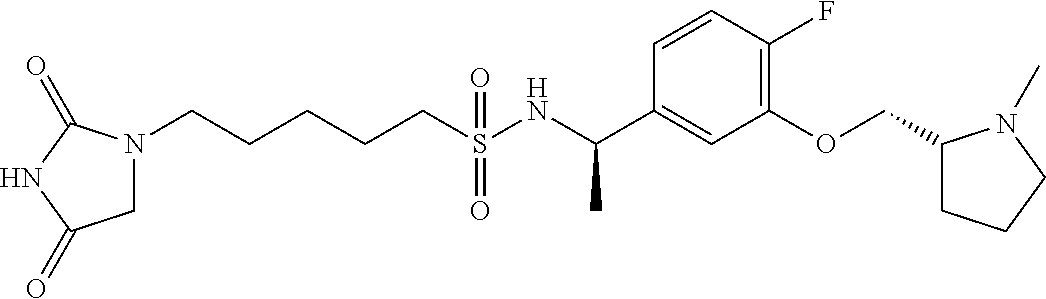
N1(CCCCCS(NC(C2=CC(OCC3CCCN3C)=C(F)C=C2)C)(=O)=O)CC(=O)NC1=O
